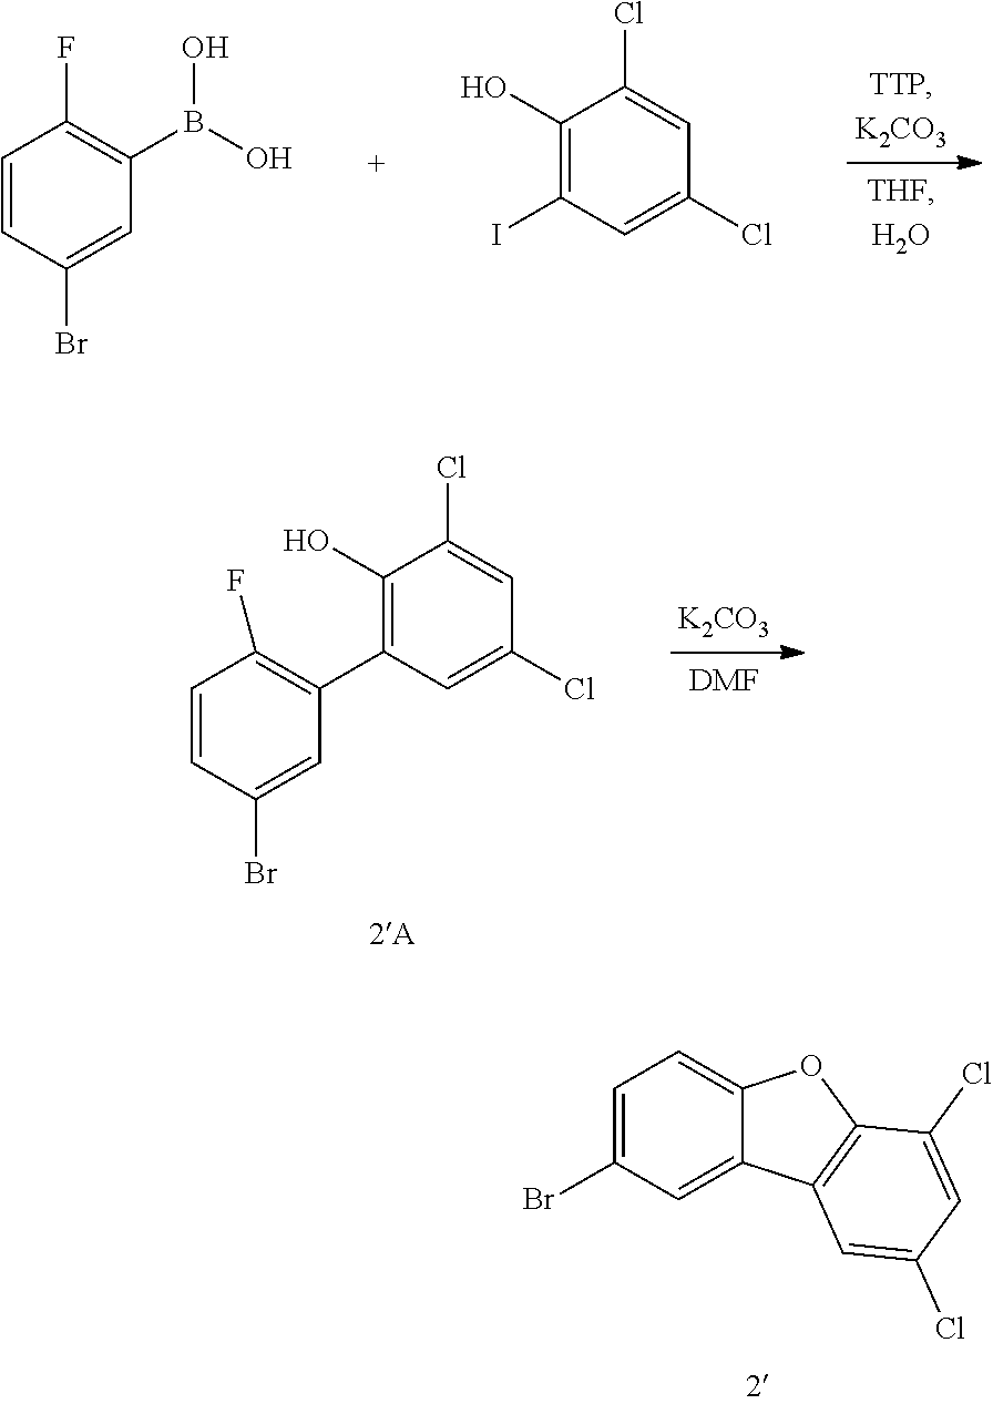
C1=CC(Br)=CC(B(O)O)=C1F.C1(I)=C(O)C(Cl)=CC(Cl)=C1.C1=CC(Br)=CC(C2=C(O)C(Cl)=CC(Cl)=C2)=C1F.[K2CO3].[DMF].C1=C(Br)C=C2C(=C1)OC1=C2C=C(Cl)C=C1Cl
